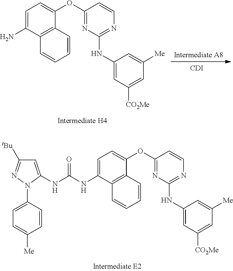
C1([tBu])=NN(C2=CC=C([Me])C=C2)C(NC(NC2=CC=C(OC3=NC(NC4=CC([CO2Me])=CC([Me])=C4)=NC=C3)C3=C2C=CC=C3)=O)=C1.C1=C(N)C2=C(C(OC3=NC(NC4=CC([CO2Me])=CC([Me])=C4)=NC=C3)=C1)C=CC=C2.[CDI]
